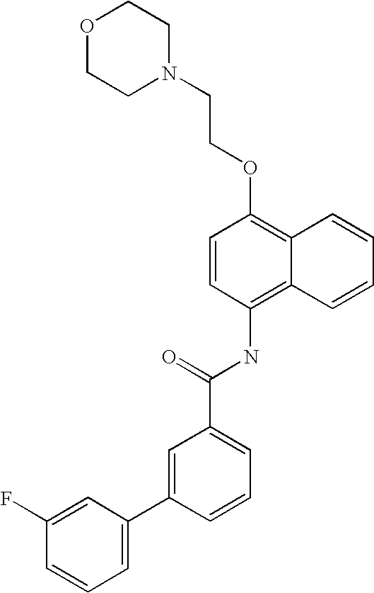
O1CCN(CCOC2=C3C(=C(NC(C4=CC=CC(C5=CC=CC(F)=C5)=C4)=O)C=C2)C=CC=C3)CC1
